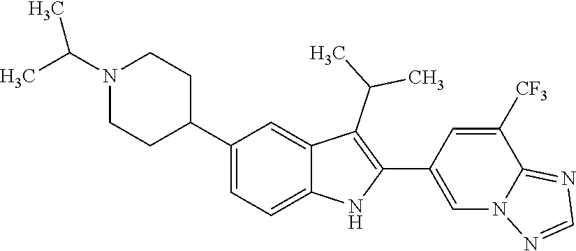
N1(C(C)C)CCC(C2=CC=C3C(=C2)C(C(C)C)=C(C2=CN4C(=NC=N4)C([CF3])=C2)N3)CC1
